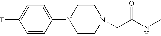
N1(CC(NC)=O)CCN(C2=CC=C(F)C=C2)CC1
